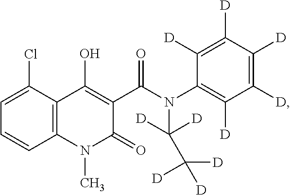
C12=C(C(Cl)=CC=C1)C(O)=C(C(N(C1=C([D])C([D])=C([D])C([D])=C1[D])C(C([D])([D])[D])([D])[D])=O)C(=O)N2C
